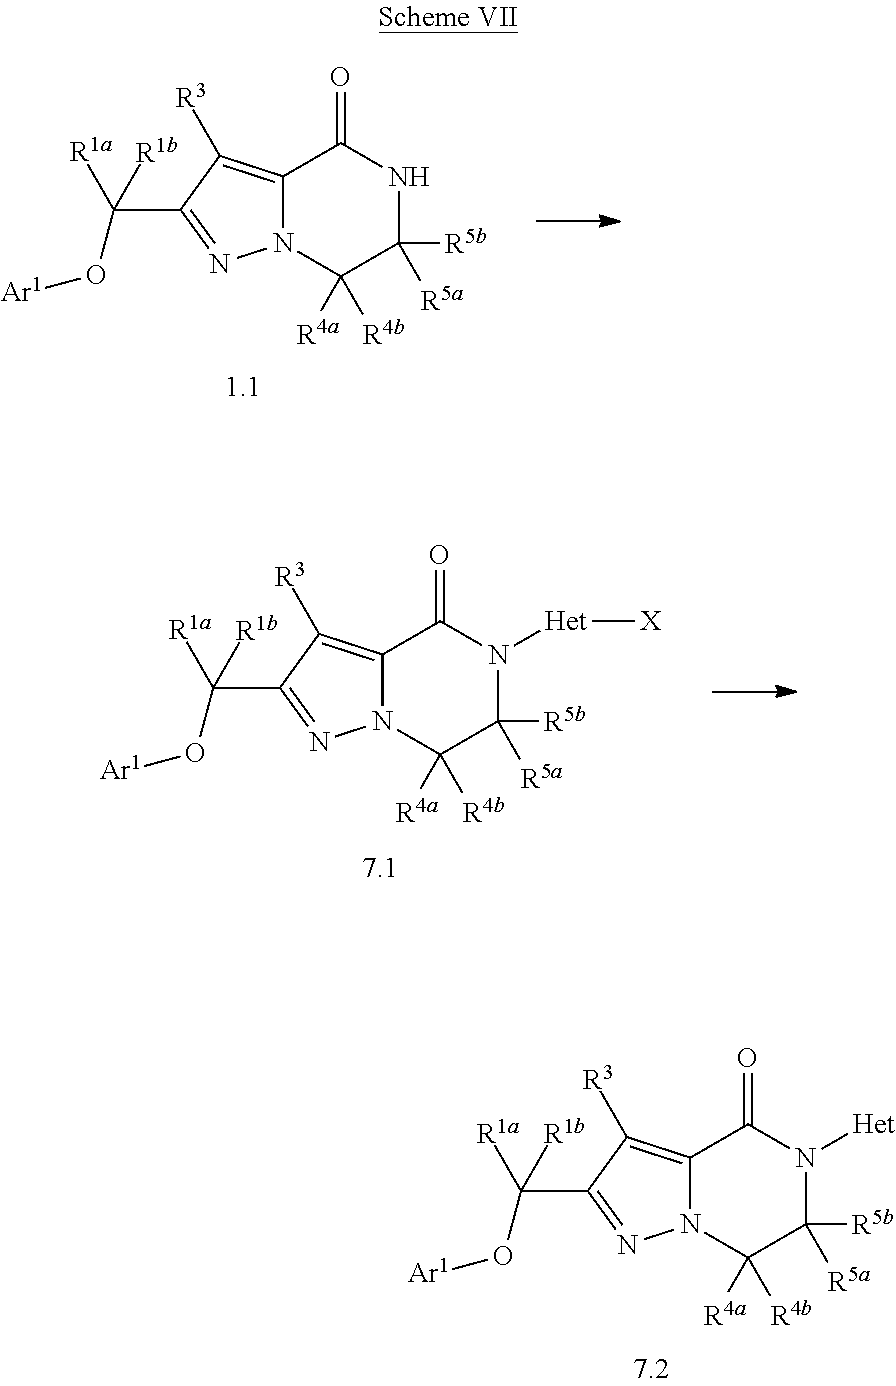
C12=C([R3])C(C([R1b])([R1a])O[Ar1])=NN1C([R4b])([R4a])C([R5a])([R5b])NC2=O.C12=C([R3])C(C([R1b])([R1a])O[Ar1])=NN1C([R4b])([R4a])C([R5a])([R5b])N([Het][X])C2=O.C12=C([R3])C(C([R1b])([R1a])O[Ar1])=NN1C([R4b])([R4a])C([R5a])([R5b])N([Het])C2=O
